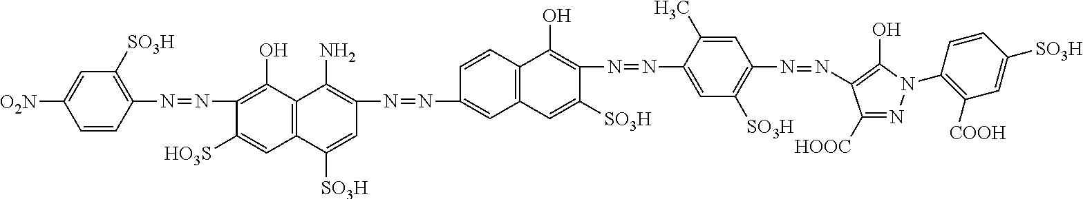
C1=CC(N=NC2=C(O)C3=C(C=C2[HO3S])C([SO3H])=CC(N=NC2=CC4=C(C=C2)C(O)=C(N=NC2=CC([SO3H])=C(N=NC5=C(O)N(C6=C([COOH])C=C([SO3H])C=C6)N=C5[HOOC])C=C2C)C([SO3H])=C4)=C3N)=C([SO3H])C=C1[O2N]
